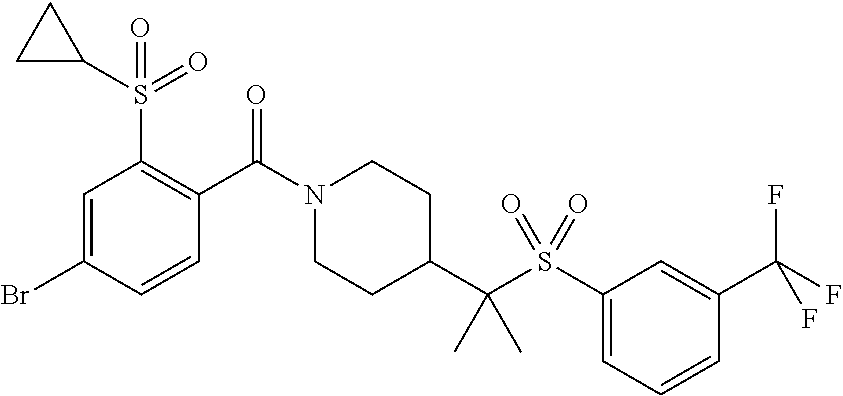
C1=C(Br)C=CC(C(N2CCC(C(S(C3=CC=CC(C(F)(F)F)=C3)(=O)=O)(C)C)CC2)=O)=C1S(C1CC1)(=O)=O
